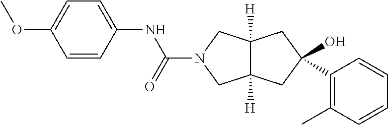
O(C1=CC=C(NC(=O)N2CC3([H])C([H])(C2)CC(O)(C2=C(C)C=CC=C2)C3)C=C1)C
